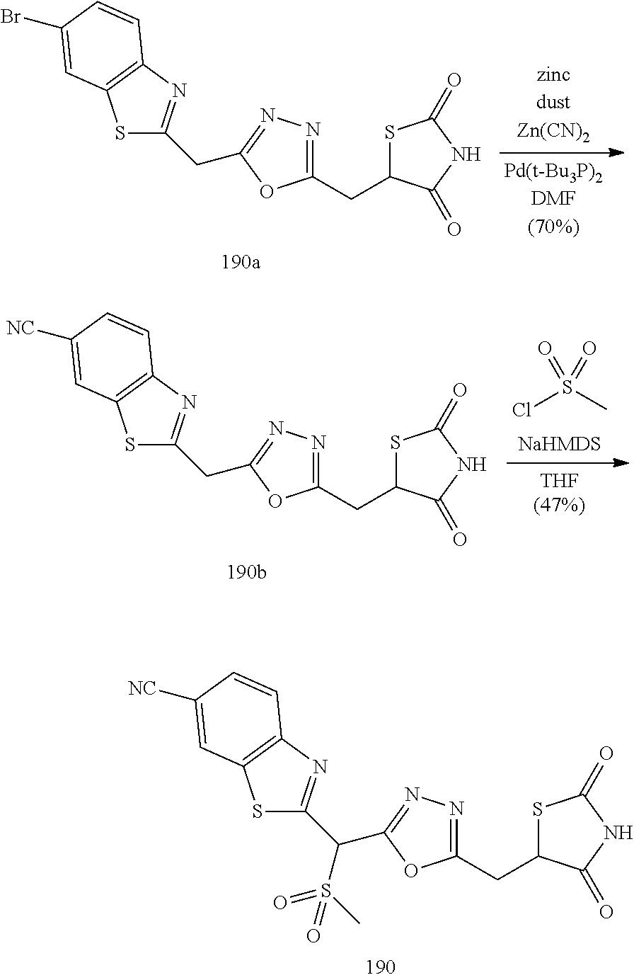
S1C(CC2=NN=C(CC3SC(=O)NC3=O)O2)=NC2=C1C=C(Br)C=C2.ClS(C)(=O)=O.S1C(CC2=NN=C(CC3SC(=O)NC3=O)O2)=NC2=C1C=C([NC])C=C2.S1C(C(S(C)(=O)=O)C2=NN=C(CC3SC(=O)NC3=O)O2)=NC2=C1C=C([NC])C=C2
